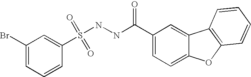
C1(Br)=CC=CC(S(NNC(C2=CC=C3C(=C2)C2=C(O3)C=CC=C2)=O)(=O)=O)=C1
